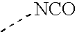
C[NCO]
